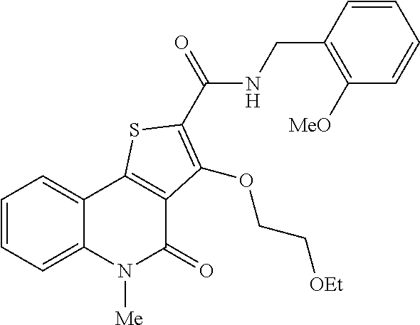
C1=CC=C2C(=C1)C1=C(C(=O)N2[Me])C(OCC[OEt])=C(C(=O)NCC2=C([MeO])C=CC=C2)S1
